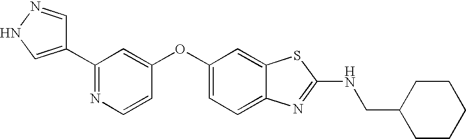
N1=C(C2=CNN=C2)C=C(OC2=CC=C3C(=C2)SC(NCC2CCCCC2)=N3)C=C1
